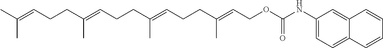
CC(=CCCC(=CCCC(=CCCC(=CCOC(NC1=CC=C2C(=C1)C=CC=C2)=O)C)C)C)C
